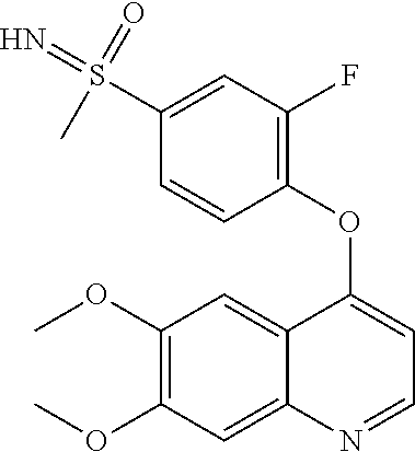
C1(OC)=C(OC)C=C2C(=C1)C(OC1=C(F)C=C(S(=N)(C)=O)C=C1)=CC=N2
